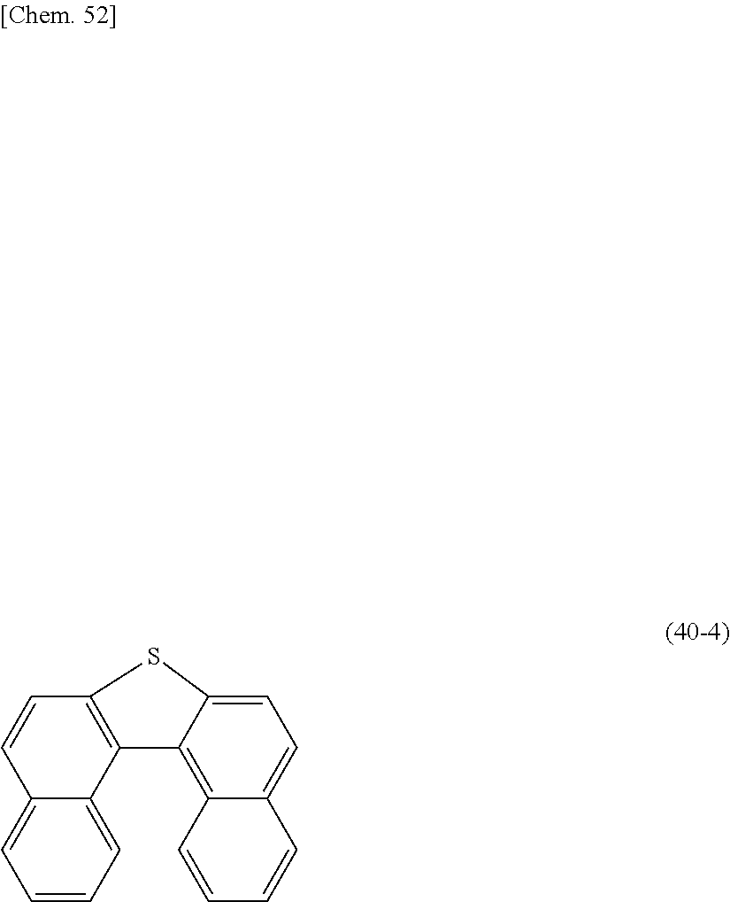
C1=C2C(=C3C(=C1)C=CC=C3)C1=C(C=CC3=CC=CC=C13)S2
